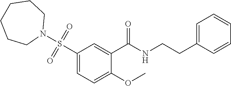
C1(S(N2CCCCCC2)(=O)=O)=CC=C(OC)C(C(NCCC2=CC=CC=C2)=O)=C1
